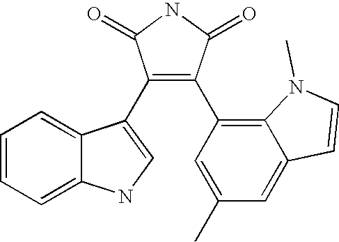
C1=CC=C2C(=C1)C(C1=C(C3=C4C(=CC(C)=C3)C=CN4C)C(=O)NC1=O)=CN2
